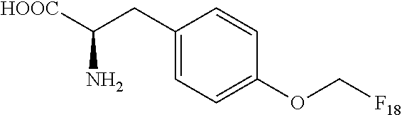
C1(CC([HOOC])N)=CC=C(OC[F18])C=C1
